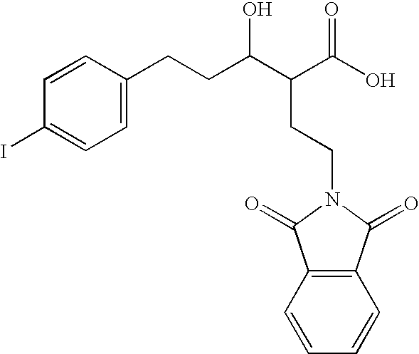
C1=C(CCC(O)C(C(O)=O)CCN2C(=O)C3=C(C2=O)C=CC=C3)C=CC(I)=C1
